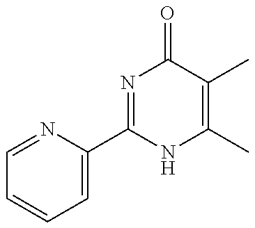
C1=NC(C2=NC(=O)C(C)=C(C)N2)=CC=C1
